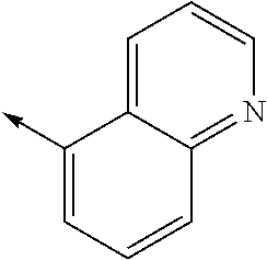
C1(->C)=CC=CC2=NC=CC=C12
